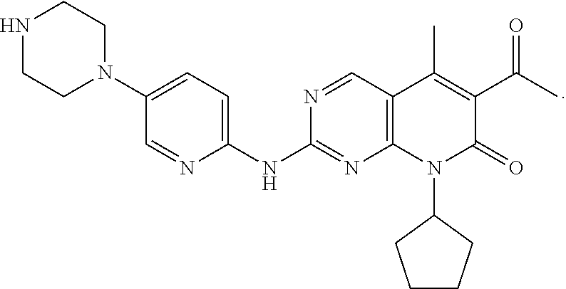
C12=C(N(C3CCCC3)C(=O)C(C(C)=O)=C1C)N=C(NC1=CC=C(N3CCNCC3)C=N1)N=C2
